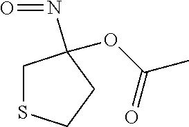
C1SCCC1(OC(C)=O)N=O
